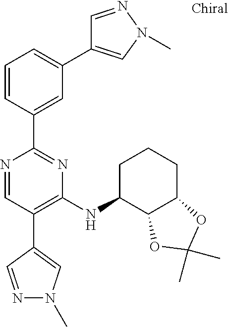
N1=CC(C2=CN(C)N=C2)=C(NC2C3C(CCC2)OC(C)(C)O3)N=C1C1=CC(C2=CN(C)N=C2)=CC=C1
